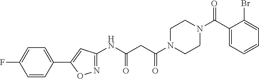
FC1=CC=C(C2=CC(NC(=O)CC(=O)N3CCN(C(C4=CC=CC=C4Br)=O)CC3)=NO2)C=C1
